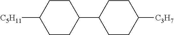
C1(C2CCC([C5H11])CC2)CCC([C3H7])CC1
